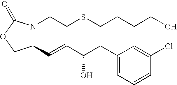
C1(C=CC(CC2=CC=CC(Cl)=C2)O)N(CCSCCCCO)C(=O)OC1
